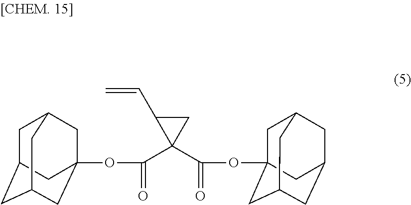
C1C2CC3CC(OC(C4(C(OC56CC7CC(CC(C5)C7)C6)=O)CC4C=C)=O)(CC1C3)C2
